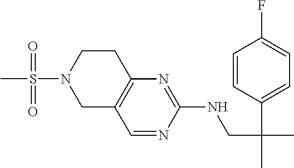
C1C2=C(N=C(NCC(C)(C3=CC=C(F)C=C3)C)N=C2)CCN1S(C)(=O)=O
